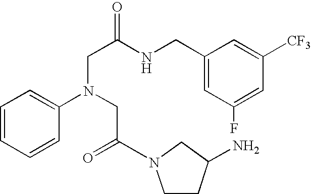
C1=CC=CC(N(CC(=O)N2CCC(N)C2)CC(NCC2=CC(F)=CC([CF3])=C2)=O)=C1
